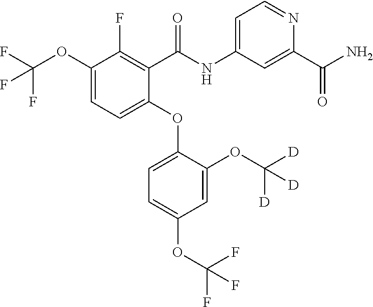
FC(OC1=CC=C(OC2=CC=C(OC(F)(F)F)C=C2OC([D])([D])[D])C(C(NC2=CC=NC(C(N)=O)=C2)=O)=C1F)(F)F
